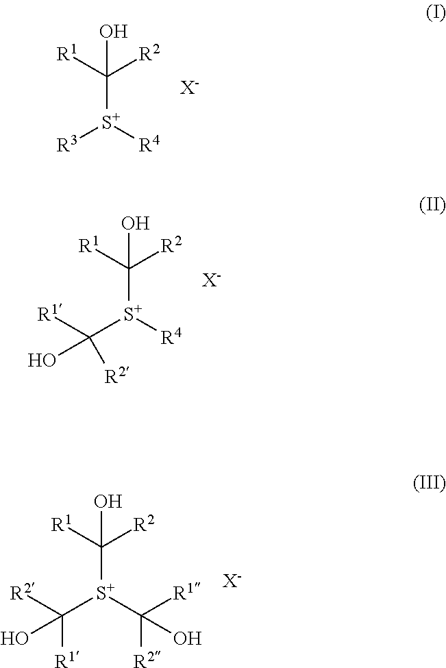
C([S+]([R4])[R3])([R1])([R2])O.[X-].C([S+]([R4])C([R1])(O)[R2])([R1])([R2])O.[X-].C([S+](C([R2])([R1])O)C([R2])(O)[R1])([R1])([R2])O.[X-]
